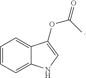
C1=CC=C2C(=C1)C(OC(C)=O)=CN2
